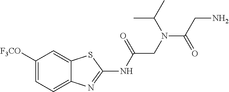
C1([F3CO])=CC=C2C(=C1)SC(NC(=O)CN(C(CN)=O)C(C)C)=N2
